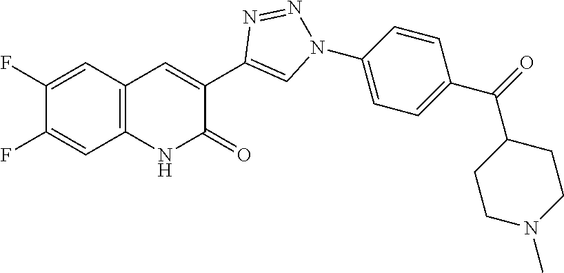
C1=C(F)C(F)=CC2=C1NC(=O)C(C1=CN(C3=CC=C(C(=O)C4CCN(C)CC4)C=C3)N=N1)=C2
